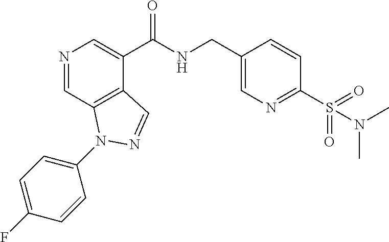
N1=CC2=C(C(C(NCC3=CN=C(S(=O)(=O)N(C)C)C=C3)=O)=C1)C=NN2C1=CC=C(F)C=C1
